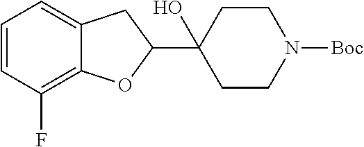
C1=CC(F)=C2C(=C1)CC(C1(O)CCN([Boc])CC1)O2
